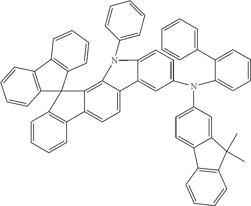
C12=C(C3=C(C=CC=C3)C13C1=C4C(=CC=C1C1=C3C=CC=C1)C1=CC(N(C3=CC=CC=C3C3=CC=CC=C3)C3=CC=C5C(=C3)C(C)(C)C3=C5C=CC=C3)=CC=C1N4C1=CC=CC=C1)C=CC=C2
